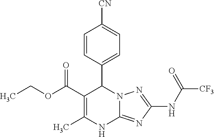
C1=CC(C2C(C(OCC)=O)=C(C)NC3=NC(NC([CF3])=O)=NN23)=CC=C1[CN]
